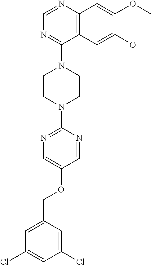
C12=C(N=CN=C1N1CCN(C3=NC=C(OCC4=CC(Cl)=CC(Cl)=C4)C=N3)CC1)C=C(OC)C(OC)=C2
